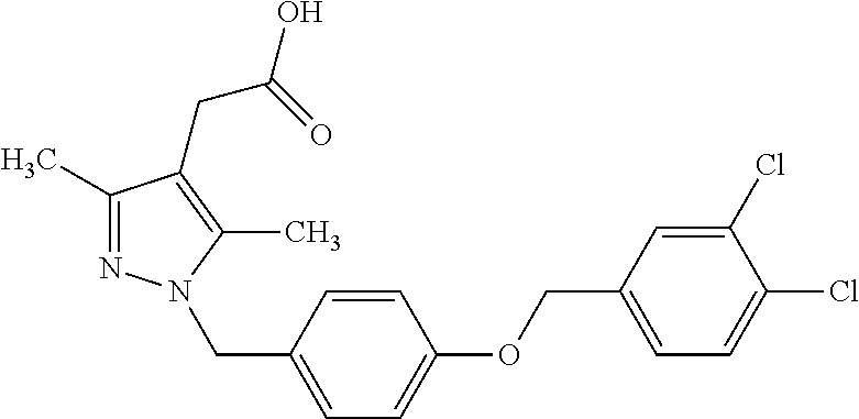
C1=C(Cl)C(Cl)=CC=C1COC1=CC=C(CN2N=C(C)C(CC(O)=O)=C2C)C=C1
